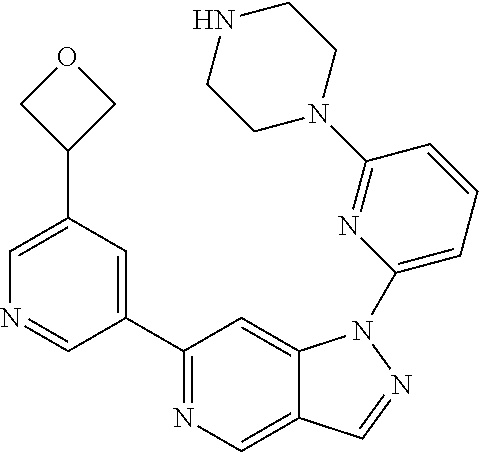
C1(C2=CC(C3COC3)=CN=C2)=NC=C2C(=C1)N(C1=CC=CC(N3CCNCC3)=N1)N=C2
